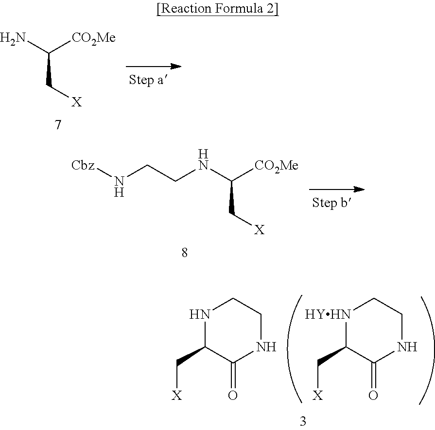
C(C[X])(N)[CO2Me].[Cbz]NCCNC(C[X])[CO2Me].N1C(C[X])C(=O)NCC1.[HYHN]1C(C[X])C(=O)NCC1
